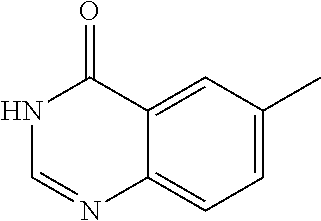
N1=CNC(=O)C2=CC(C)=CC=C12
